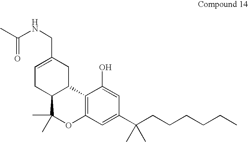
C1=C(CNC(=O)C)CC2C(C1)C(C)(C)OC1=C2C(O)=CC(C(CCCCCC)(C)C)=C1
